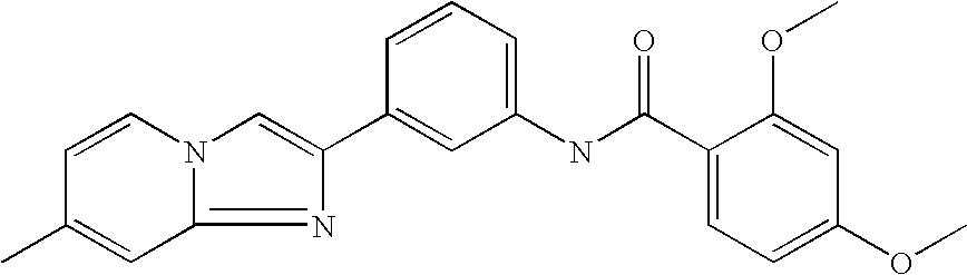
C1=CC=C(NC(=O)C2=CC=C(OC)C=C2OC)C=C1C1=CN2C(=N1)C=C(C)C=C2
